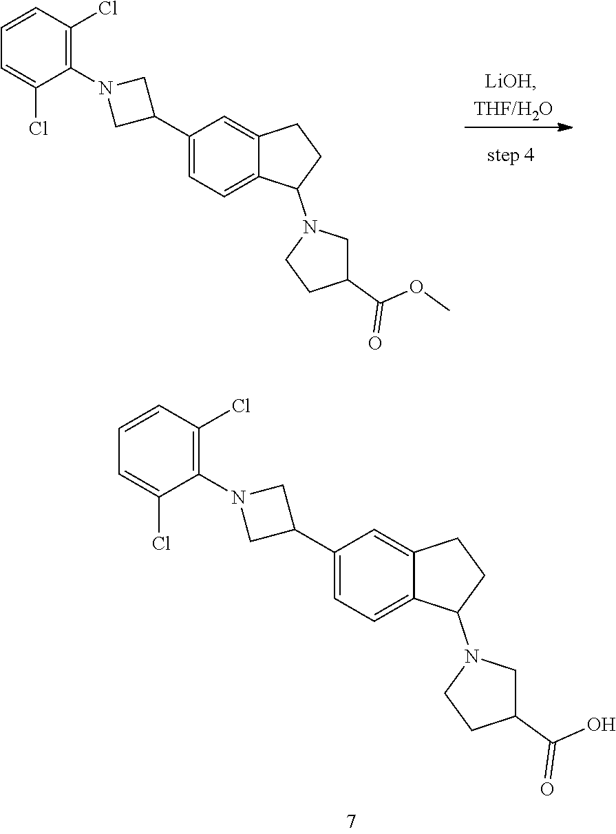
C1=CC(Cl)=C(N2CC(C3=CC=C4C(=C3)CCC4N3CCC(C(OC)=O)C3)C2)C(Cl)=C1.C1=CC(Cl)=C(N2CC(C3=CC=C4C(=C3)CCC4N3CCC(C(O)=O)C3)C2)C(Cl)=C1
